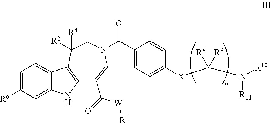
C1=C2C(=CC=C1[R6])C1=C(N2)C(C(=O)[W][R1])=CN(C(C2=CC=C([X]C(N([R10])[R11])([R8])[R9])C=C2)=O)CC1([R3])[R2]
